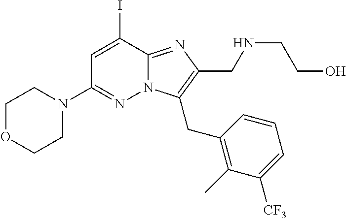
C1(I)=CC(N2CCOCC2)=NN2C1=NC(CNCCO)=C2CC1=C(C)C([CF3])=CC=C1
